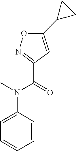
C1(N(C(C2=NOC(C3CC3)=C2)=O)C)=CC=CC=C1
